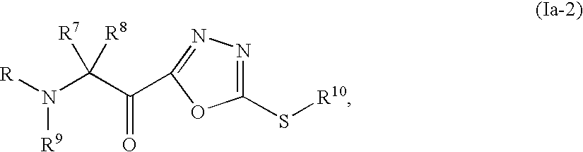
C1(S[R10])=NN=C(C(C(N([R])[R9])([R8])[R7])=O)O1
